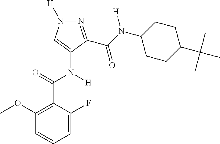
N1=C(C(N(C2CCC(C(C)(C)C)CC2)[H])=O)C(N([H])C(=O)C2=C(OC)C=CC=C2F)=CN1[H]
